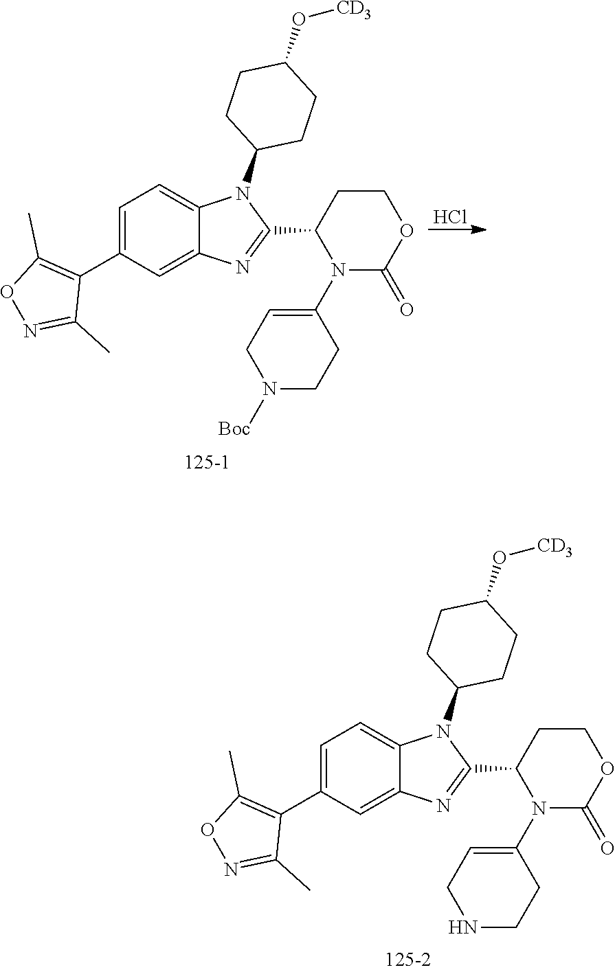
C1=C(C2=C(C)ON=C2C)C=C2C(=C1)N(C1CCC(O[CD3])CC1)C(C1N(C3=CCNCC3)C(=O)OCC1)=N2.C1=C(C2=C(C)ON=C2C)C=C2C(=C1)N(C1CCC(O[CD3])CC1)C(C1N(C3=CCN([Boc])CC3)C(=O)OCC1)=N2.Cl
